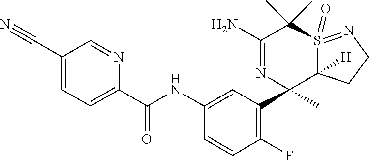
C(C1=CC=C(C(NC2=CC(C3(C)C4([H])S(=O)(=NCC4)C(C)(C)C(N)=N3)=C(F)C=C2)=O)N=C1)#N
